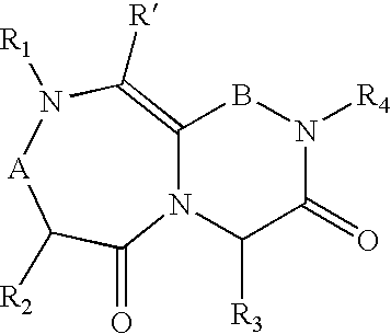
N12C(=C([R])N([R1])[A]C([R2])C1=O)BN([R4])C(=O)C2[R3]
